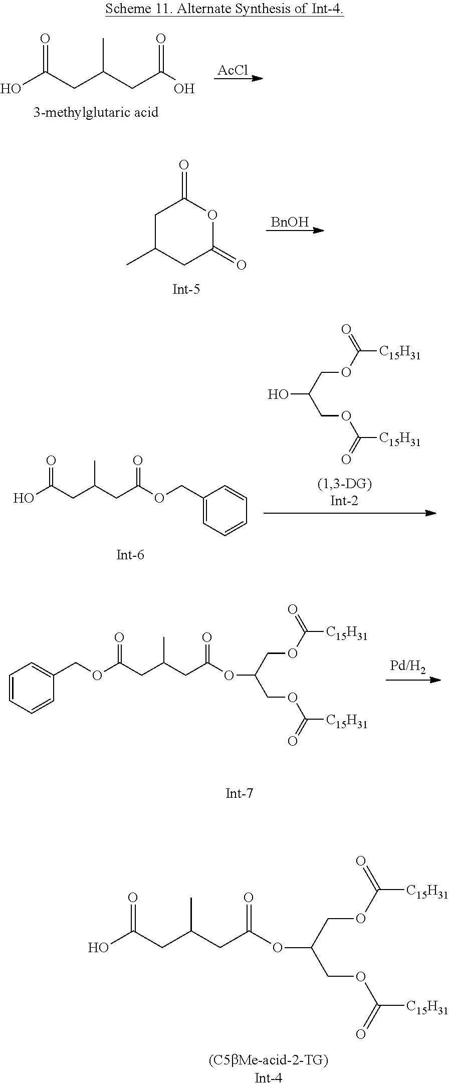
[AcCl].OC(CC(CC(O)=O)C)=O.C1C(C)CC(=O)OC1=O.[BnOH].OC(COC([C15H31])=O)COC([C15H31])=O.O(C(CC(CC(O)=O)C)=O)CC1=CC=CC=C1.O(C(CC(CC(OCC1=CC=CC=C1)=O)C)=O)C(COC([C15H31])=O)COC([C15H31])=O.O(C(CC(CC(O)=O)C)=O)C(COC([C15H31])=O)COC([C15H31])=O
